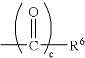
C([R6])(C)=O
